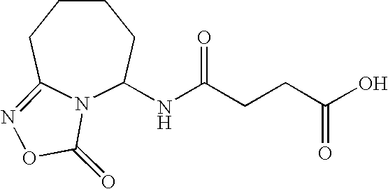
N12C(NC(CCC(O)=O)=O)CCCCC1=NOC2=O
